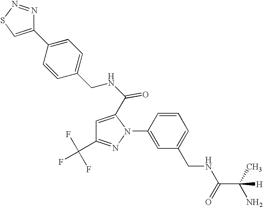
C1=CC(N2C(C(NCC3=CC=C(C4=CSN=N4)C=C3)=O)=CC(C(F)(F)F)=N2)=CC(CNC(C(C)(N)[H])=O)=C1
